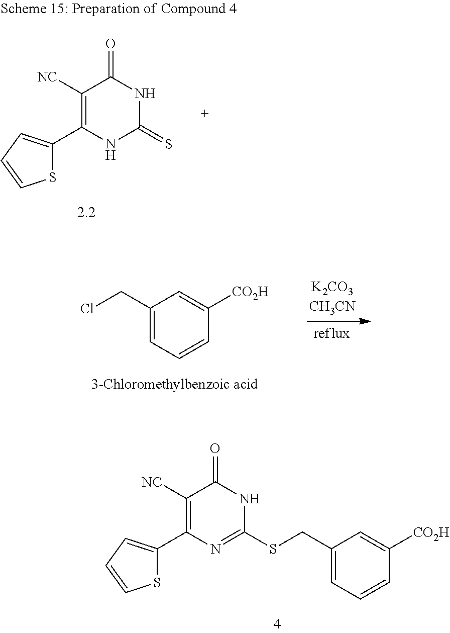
C1(CCl)=CC=CC([CO2H])=C1.S1C(C2=C([NC])C(=O)NC(=S)N2)=CC=C1.S1C(C2=C([NC])C(=O)NC(SCC3=CC=CC([CO2H])=C3)=N2)=CC=C1
